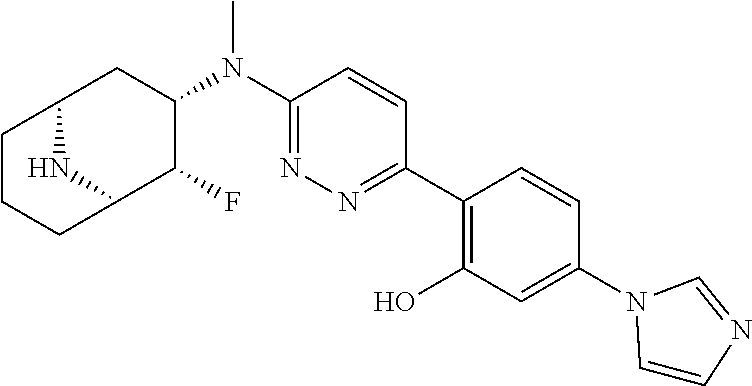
C1(N(C2CC3CCCC(C2F)N3)C)=NN=C(C2=C(O)C=C(N3C=CN=C3)C=C2)C=C1
